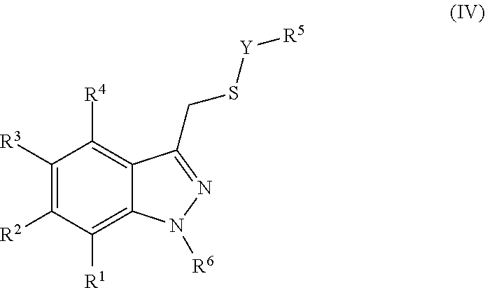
C1([R3])=C([R2])C([R1])=C2C(=C1[R4])C(CS[Y][R5])=NN2[R6]
